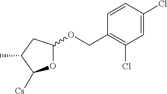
O1C(OCC2=C(Cl)C=C(Cl)C=C2)CC(C)C1[Cs]
